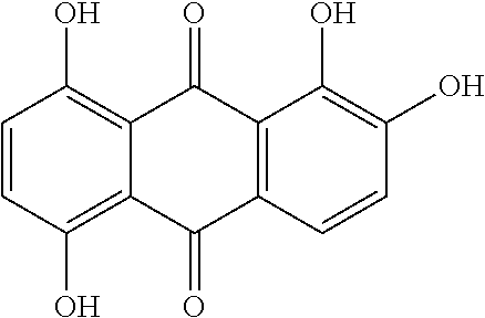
C1=CC(O)=C2C(=C1O)C(=O)C1=C(C=CC(O)=C1O)C2=O
